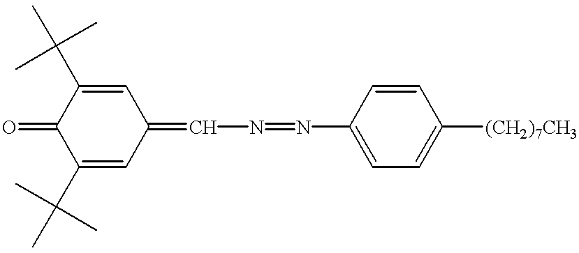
C1(C(C)(C)C)=CC(=CN=NC2=CC=C([(CH2)7CH3])C=C2)C=C(C(C)(C)C)C1=O
